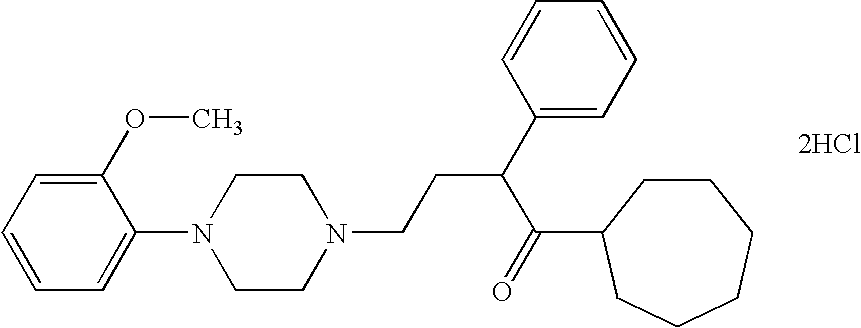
[2HCl].C1(OC)=CC=CC=C1N1CCN(CCC(C2=CC=CC=C2)C(=O)C2CCCCCC2)CC1
